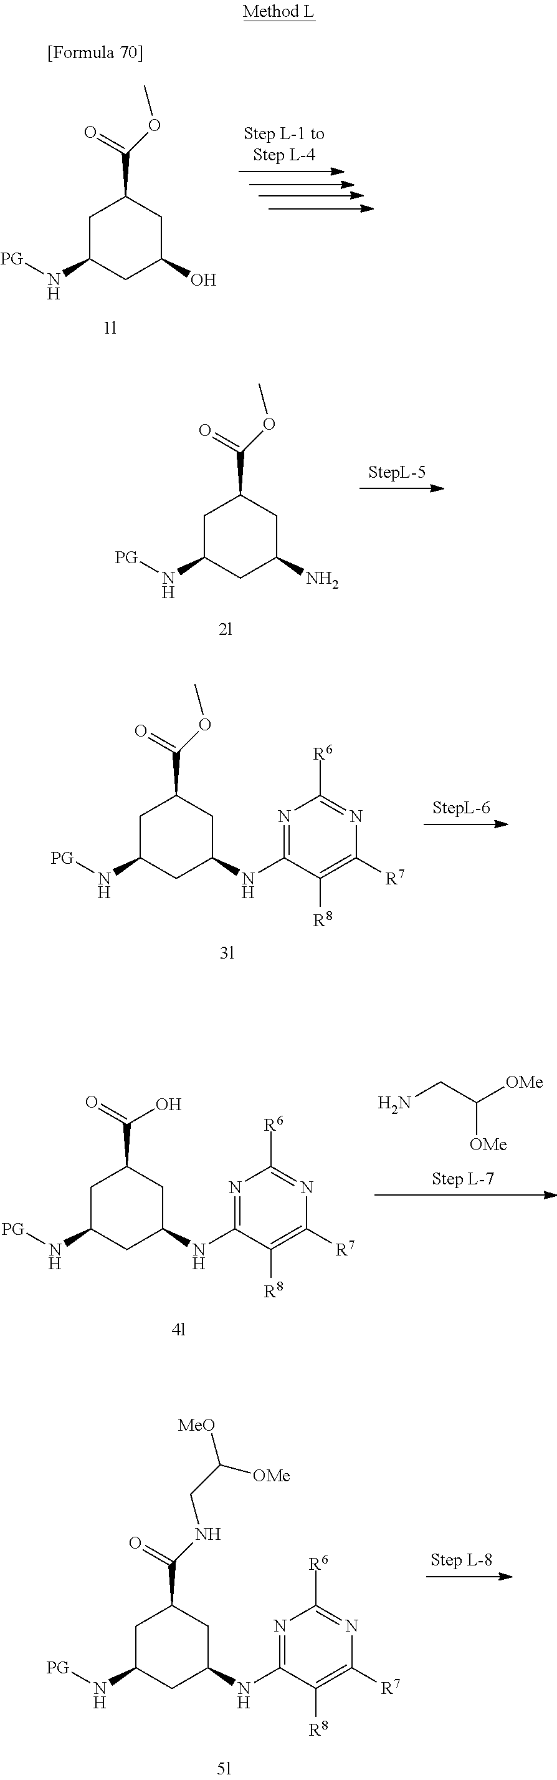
C([OMe])(CN)[OMe].C1C(N[PG])CC(NC2=NC([R6])=NC([R7])=C2[R8])CC1C(=O)O.C1C(N[PG])CC(NC2=NC([R6])=NC([R7])=C2[R8])CC1C(=O)NCC([MeO])[OMe].C1C(N[PG])CC(N)CC1C(=O)OC.C1C(N[PG])CC(NC2=NC([R6])=NC([R7])=C2[R8])CC1C(=O)OC.C1C(N[PG])CC(O)CC1C(=O)OC
